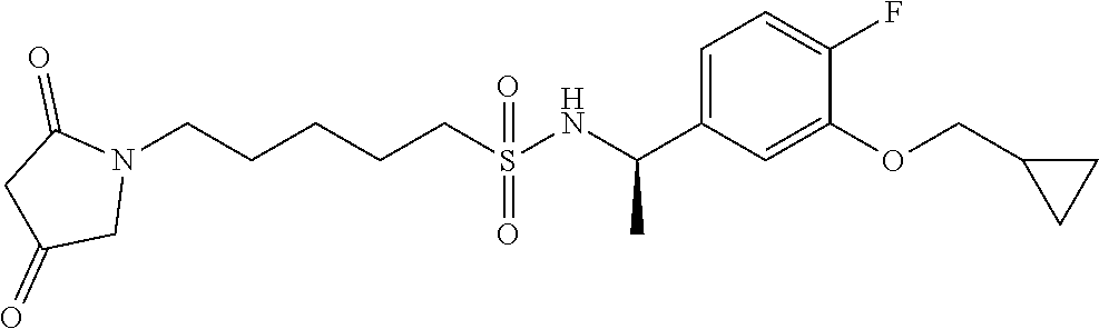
N1(CCCCCS(=O)(=O)NC(C2=CC=C(F)C(OCC3CC3)=C2)C)C(=O)CC(=O)C1
